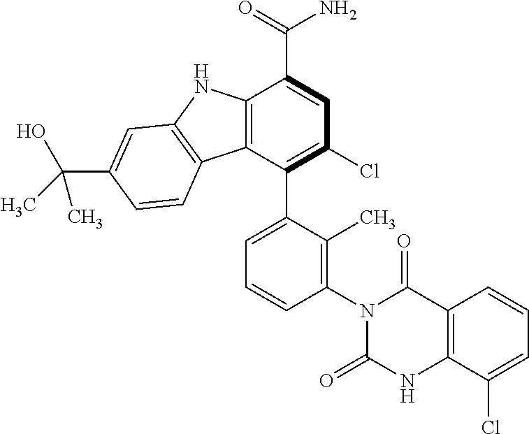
C12=C(C(C3=CC=CC(N4C(=O)NC5=C(C4=O)C=CC=C5Cl)=C3C)=C(Cl)C=C1C(=O)N)C1=C(N2)C=C(C(C)(O)C)C=C1
